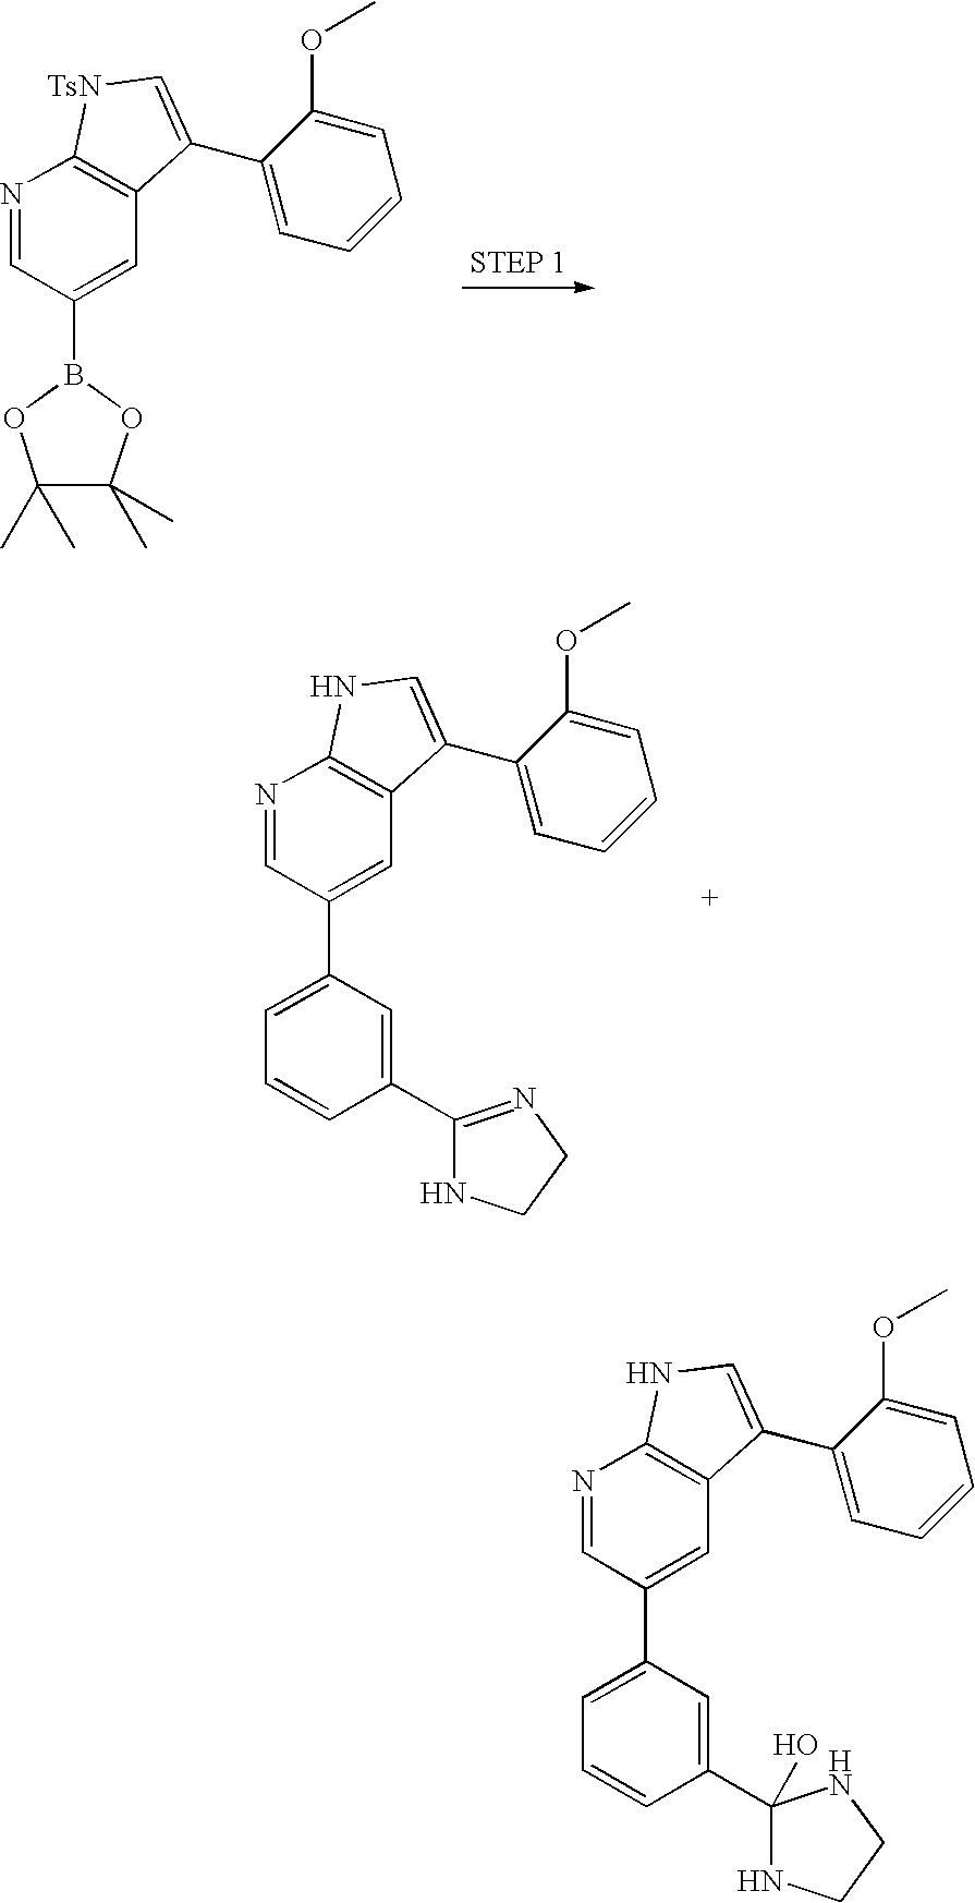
B1(C2=CC3=C(N=C2)[TsN]C=C3C2=CC=CC=C2OC)OC(C)(C)C(C)(C)O1.C1(C2=CC3=C(N=C2)NC=C3C2=CC=CC=C2OC)=CC=CC(C2=NCCN2)=C1.C1(C2=CC3=C(N=C2)NC=C3C2=CC=CC=C2OC)=CC=CC(C2(O)NCCN2)=C1
